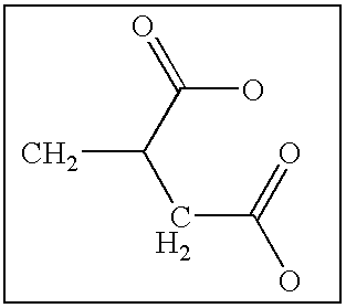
CC(C(=O)O)CC(O)=O
